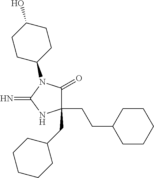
C1(CCC2CCCCC2)(CC2CCCCC2)C(=O)N(C2CCC(O)CC2)C(=N)N1
